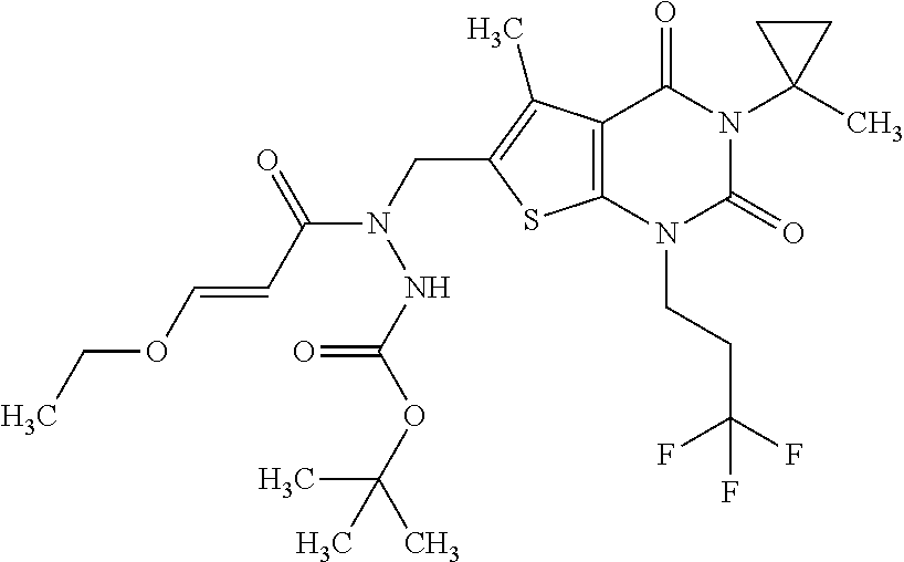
C12=C(N(CCC(F)(F)F)C(=O)N(C3(C)CC3)C1=O)SC(CN(C(C=COCC)=O)NC(=O)OC(C)(C)C)=C2C
